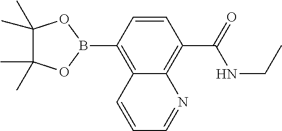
C1(C)(C)C(C)(C)OB(C2=C3C(=C(C(=O)NCC)C=C2)N=CC=C3)O1
